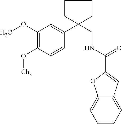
C1(OC)=C(O[Ch3])C=CC(C2(CNC(C3=CC4=CC=CC=C4O3)=O)CCCC2)=C1
